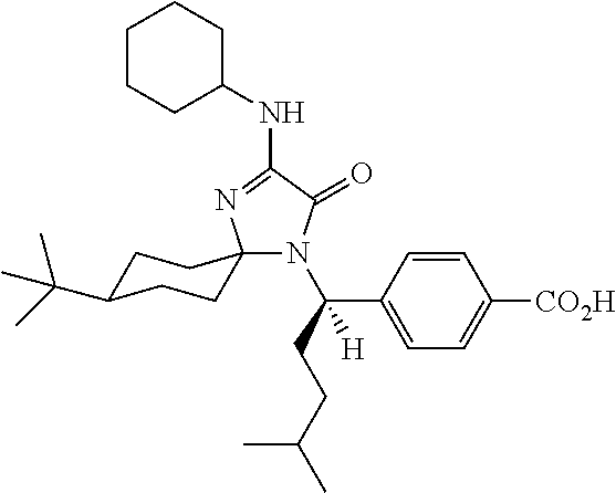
N(C1=NC2(N(C(CCC(C)C)(C3=CC=C([CO2H])C=C3)[H])C1=O)CCC(C(C)(C)C)CC2)C1CCCCC1
